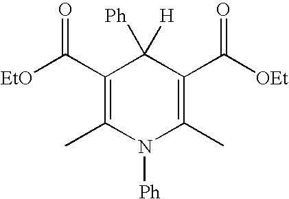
C1(C([EtO])=O)=C(C)N([Ph])C(C)=C(C([OEt])=O)C1([Ph])[H]
